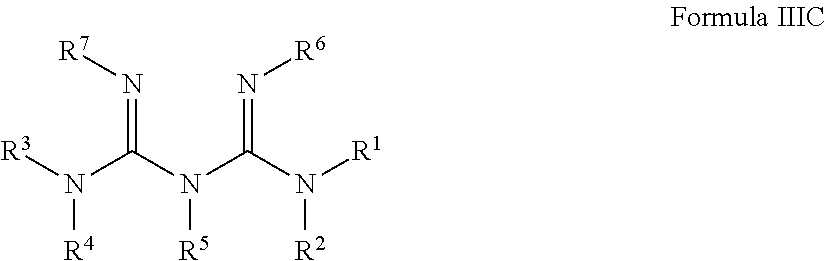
N(=C(N(C(N([R1])[R2])=N[R6])[R5])N([R3])[R4])[R7]
